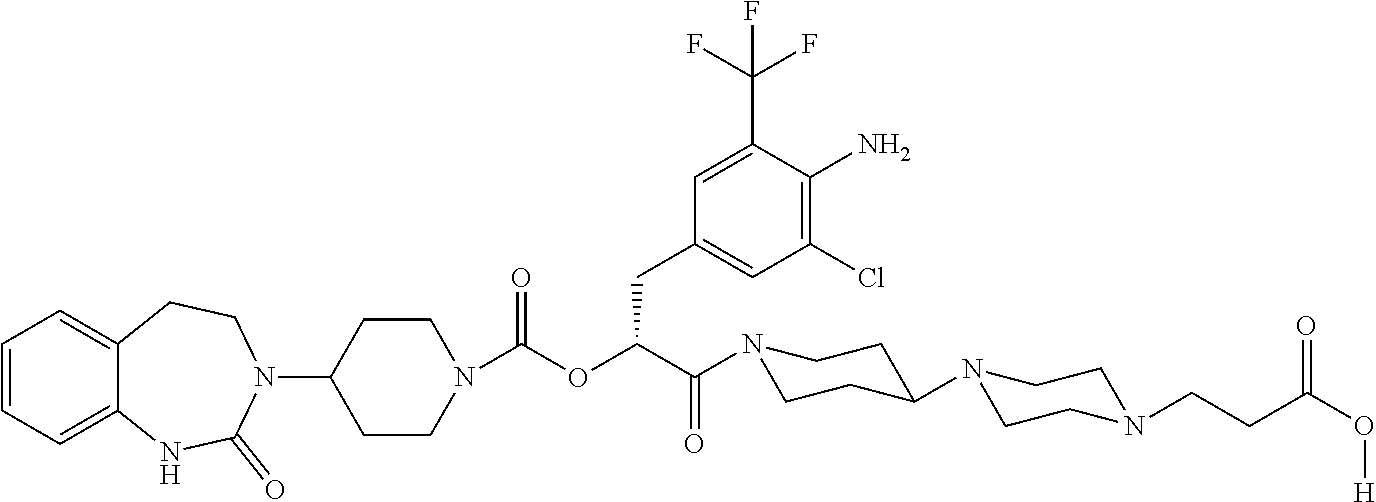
C1=CC=C2C(=C1)CCN(C1CCN(C(OC(CC3=CC(Cl)=C(N)C(C(F)(F)F)=C3)C(=O)N3CCC(N4CCN(CCC(O[H])=O)CC4)CC3)=O)CC1)C(=O)N2
